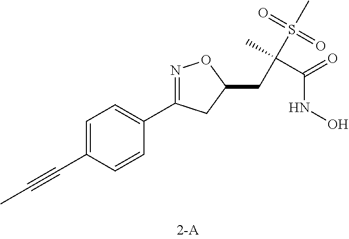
C(C)(S(=O)(C)=O)(C(=O)NO)CC1ON=C(C2=CC=C(C#CC)C=C2)C1
